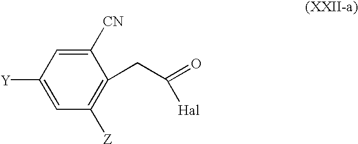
C1([CN])=CC([Y])=CC([Z])=C1CC(=O)[Hal]
